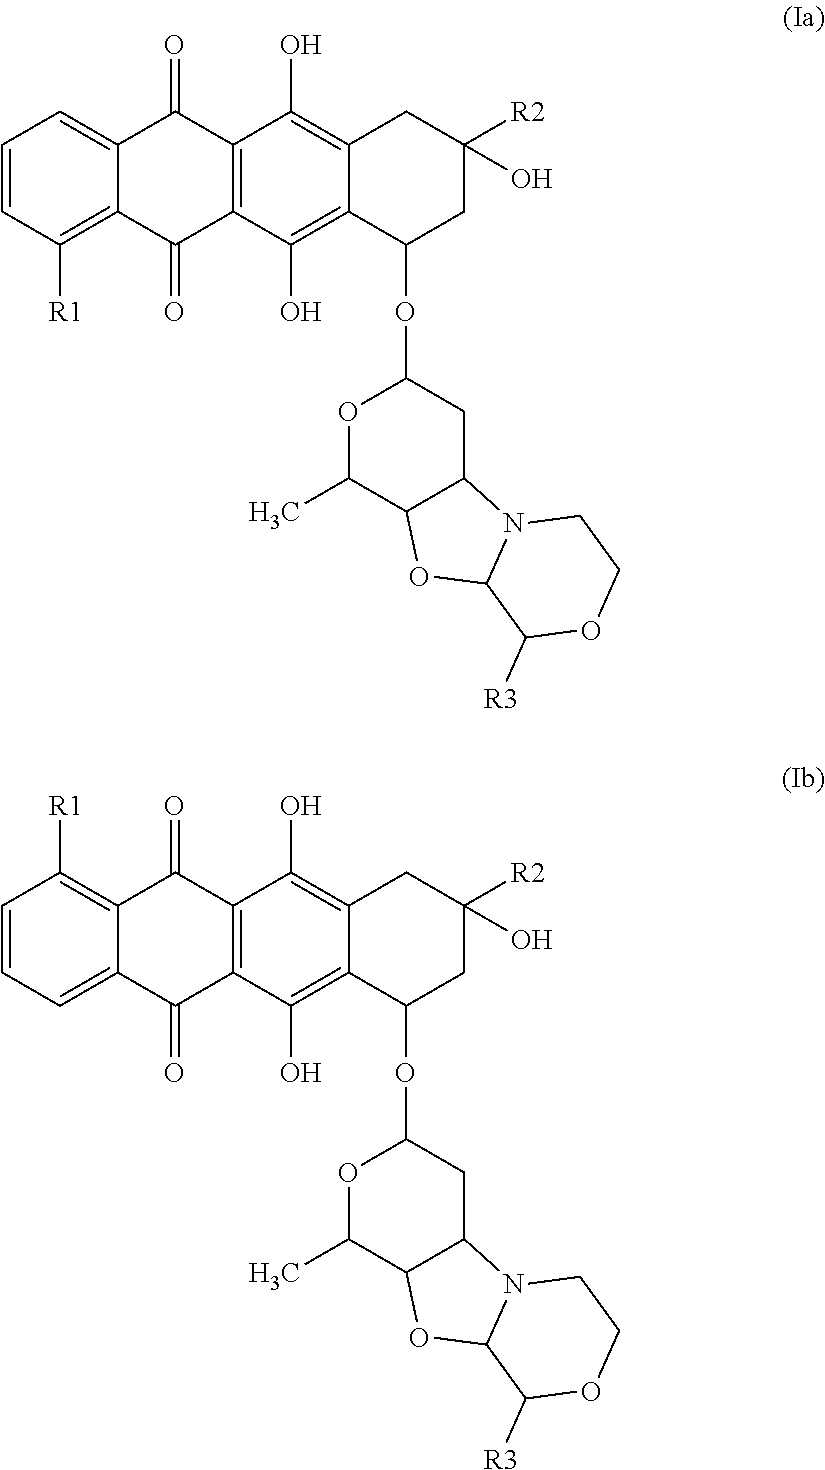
C1=CC([R1])=C2C(=C1)C(=O)C1=C(C2=O)C(O)=C2C(=C1O)CC([R2])(O)CC2OC1OC(C)C2C(C1)N1C(O2)C([R3])OCC1.C1=CC=C2C(=C1[R1])C(=O)C1=C(C2=O)C(O)=C2C(=C1O)CC([R2])(O)CC2OC1OC(C)C2C(C1)N1C(O2)C([R3])OCC1
